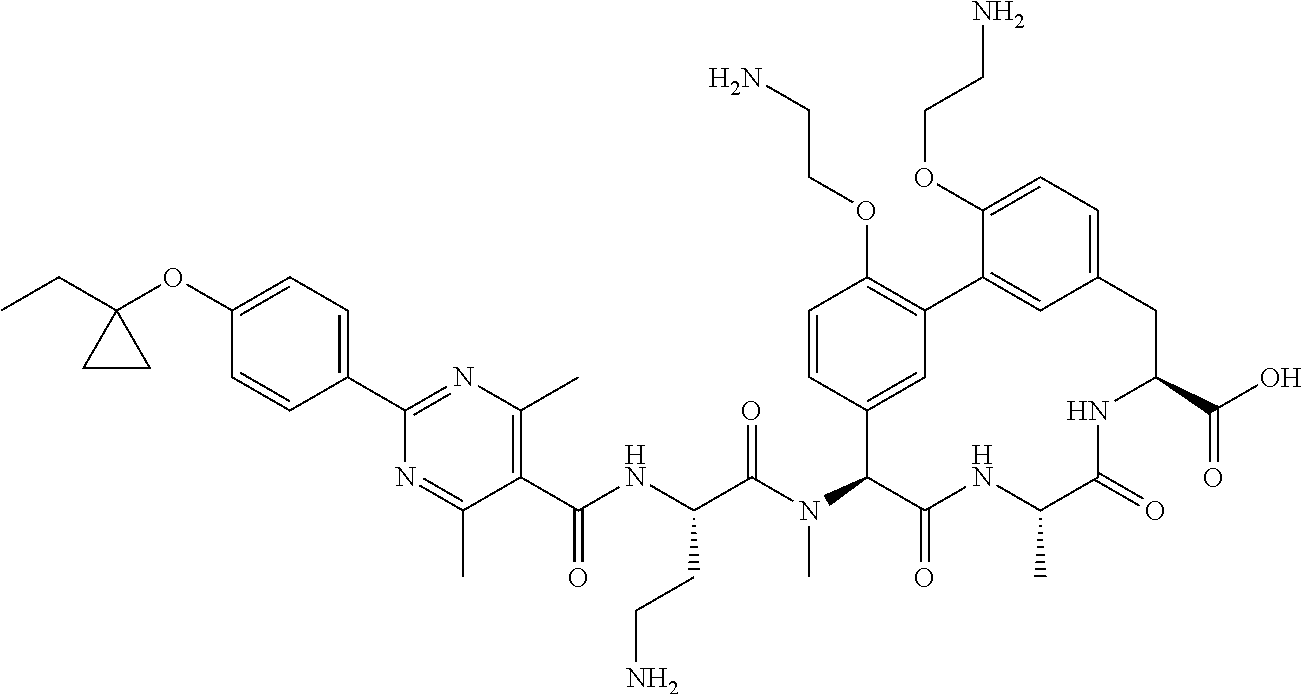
C1(OC2(CC)CC2)=CC=C(C2=NC(C)=C(C(NC(C(N(C3C(=O)NC(C)C(=O)NC(C(=O)O)CC4=CC=C(OCCN)C(=C4)C4=C(OCCN)C=CC3=C4)C)=O)CCN)=O)C(C)=N2)C=C1
